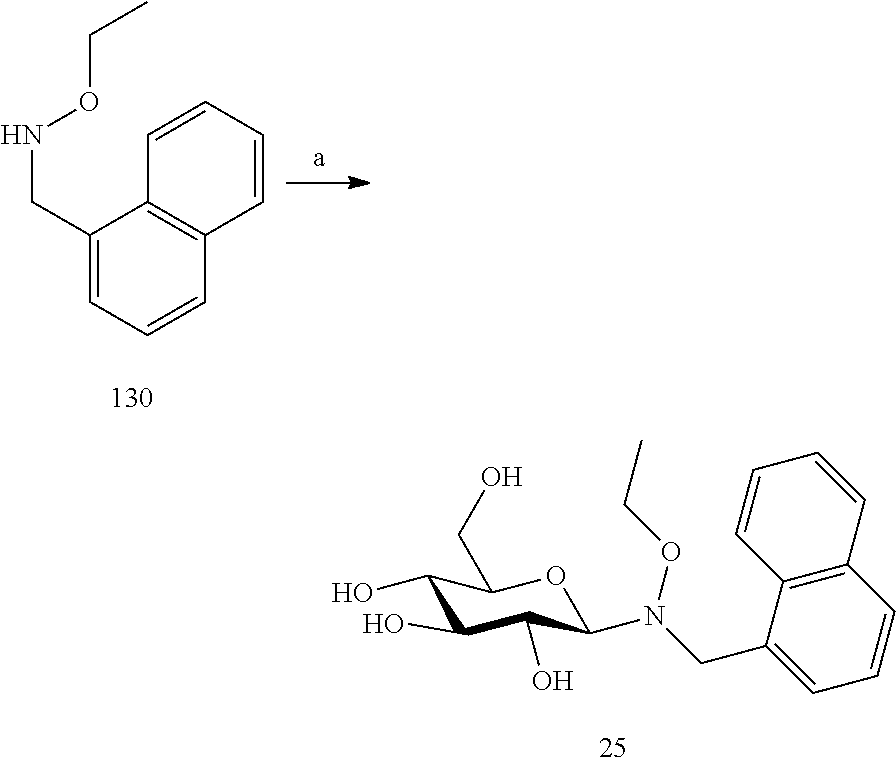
C1(CNOCC)=CC=CC2=C1C=CC=C2.C1(O)C(O)C(O)C(N(CC2=CC=CC3=C2C=CC=C3)OCC)OC1CO
